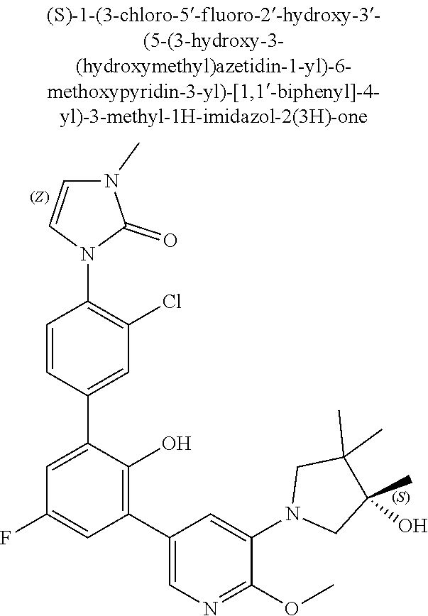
C1(C)(O)CN(C2=CC(C3=C(O)C(C4=CC(Cl)=C(N5C=CN(C)C5=O)C=C4)=CC(F)=C3)=CN=C2OC)CC1(C)C
